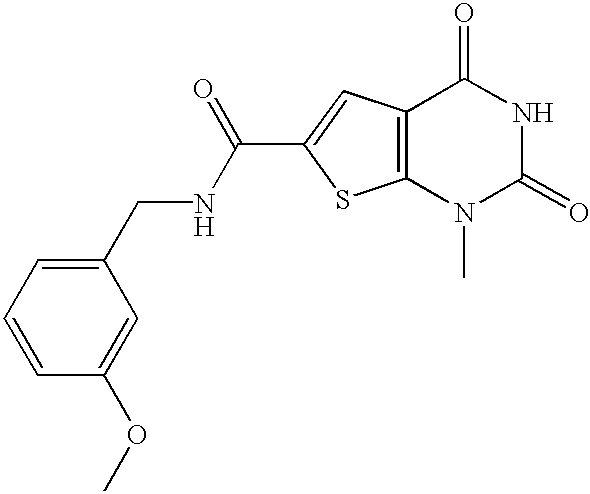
C12=C(C=C(C(NCC3=CC=CC(OC)=C3)=O)S1)C(=O)NC(=O)N2C
